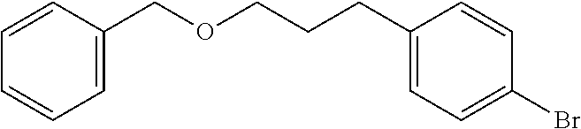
O(CCCC1=CC=C(Br)C=C1)CC1=CC=CC=C1
